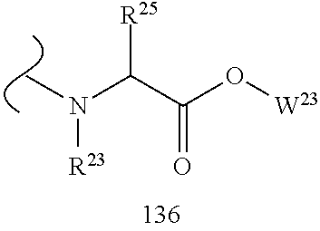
C(C(O[W23])=O)(N([R23])C)[R25]
